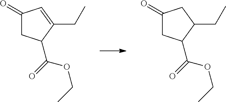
C1(=O)CC(C(=O)OCC)C(CC)=C1.C1(=O)CC(C(=O)OCC)C(CC)C1
